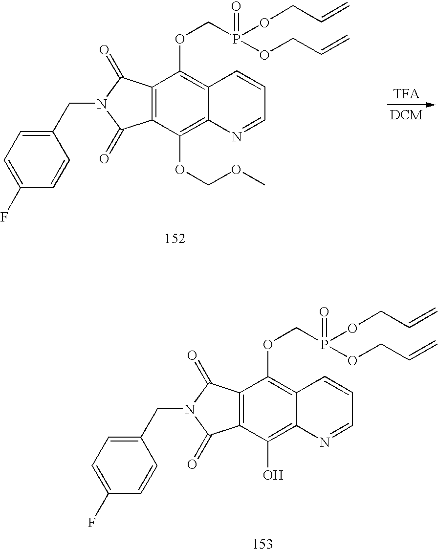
C1(CN2C(=O)C3=C(C2=O)C(OCP(OCC=C)(=O)OCC=C)=C2C(=C3OCOC)N=CC=C2)=CC=C(F)C=C1.C1(CN2C(=O)C3=C(C2=O)C(OCP(OCC=C)(=O)OCC=C)=C2C(=C3O)N=CC=C2)=CC=C(F)C=C1
